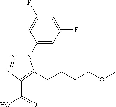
N1(C2=CC(F)=CC(F)=C2)N=NC(C(=O)O)=C1CCCCOC
